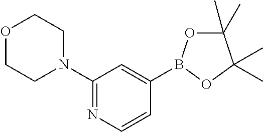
O1CCN(C2=NC=CC(B3OC(C)(C)C(C)(C)O3)=C2)CC1
